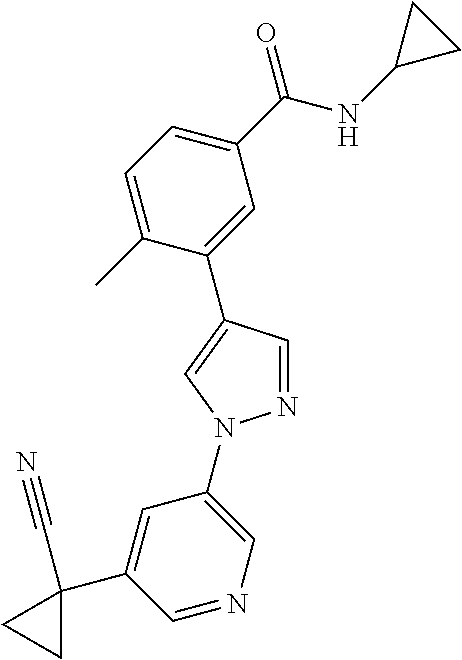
C1=C(C)C(C2=CN(C3=CN=CC(C4(C#N)CC4)=C3)N=C2)=CC(C(NC2CC2)=O)=C1
